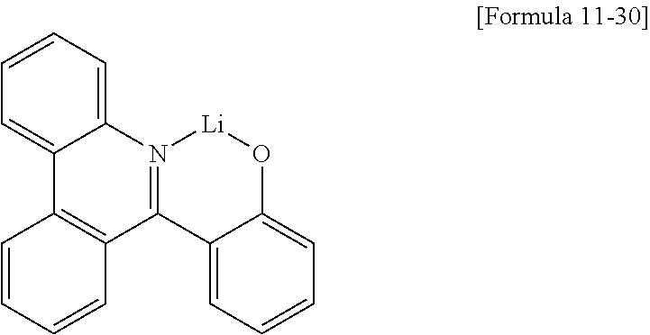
C1=CC=C2C(=C1)N1=C(C3=C2C=CC=C3)C2=CC=CC=C2O[Li]1
